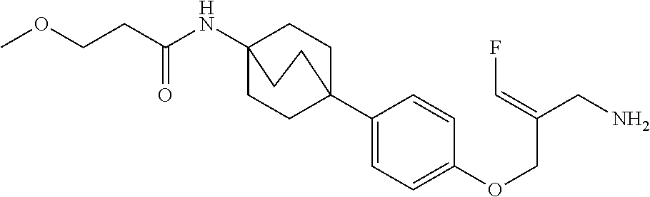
C(NC12CCC(C3=CC=C(OCC(=CF)CN)C=C3)(CC1)CC2)(CCOC)=O
